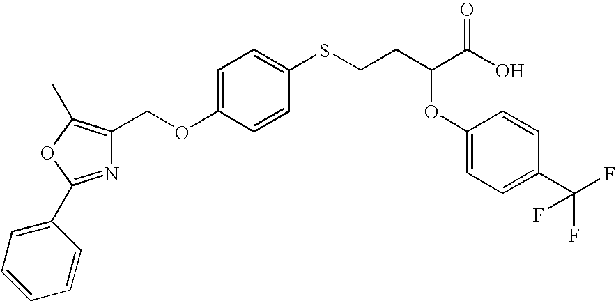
C1(OC(CCSC2=CC=C(OCC3=C(C)OC(C4=CC=CC=C4)=N3)C=C2)C(O)=O)=CC=C(C(F)(F)F)C=C1
